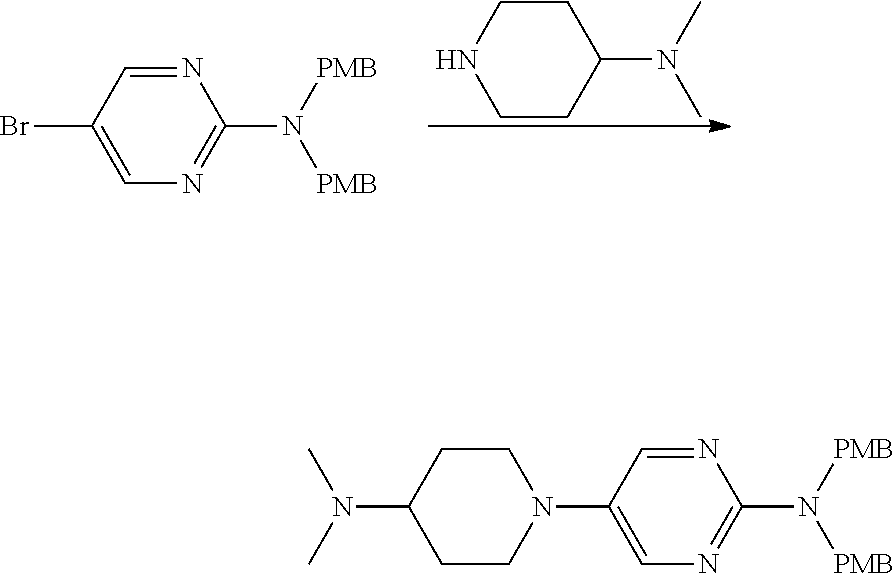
C1CC(N(C)C)CCN1.C1(Br)=CN=C(N([PMB])[PMB])N=C1.C1(N2CCC(N(C)C)CC2)=CN=C(N([PMB])[PMB])N=C1
